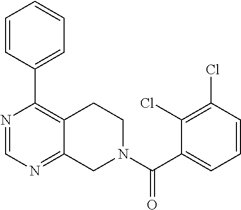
N1=CN=C2C(=C1C1=CC=CC=C1)CCN(C(C1=CC=CC(Cl)=C1Cl)=O)C2
